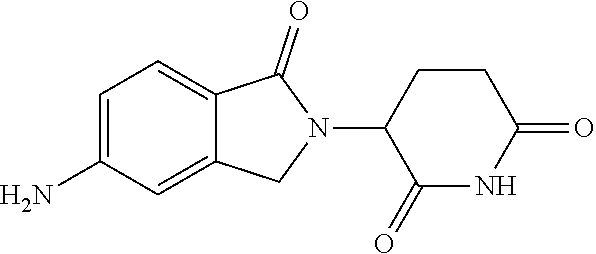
C1=C(N)C=C2C(=C1)C(=O)N(C1C(=O)NC(=O)CC1)C2
